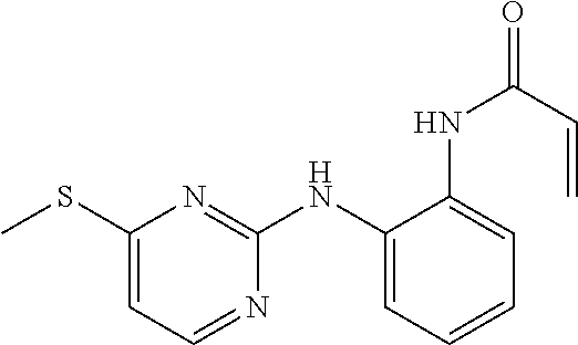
CSC1=CC=NC(NC2=CC=CC=C2NC(C=C)=O)=N1
